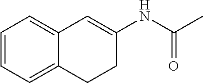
C1=CC=C2C(=C1)C=C(NC(C)=O)CC2
